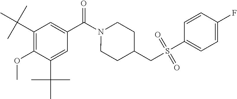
C1(C(C)(C)C)=C(OC)C(C(C)(C)C)=CC(C(N2CCC(CS(C3=CC=C(F)C=C3)(=O)=O)CC2)=O)=C1
